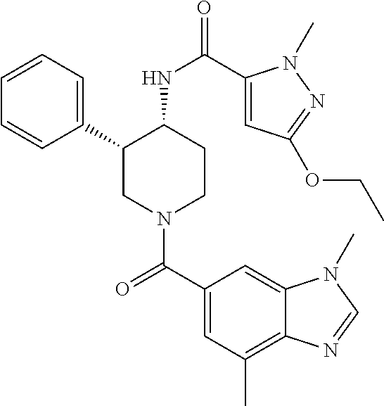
C1(C2CN(C(C3=CC(C)=C4C(=C3)N(C)C=N4)=O)CCC2NC(=O)C2=CC(OCC)=NN2C)=CC=CC=C1
